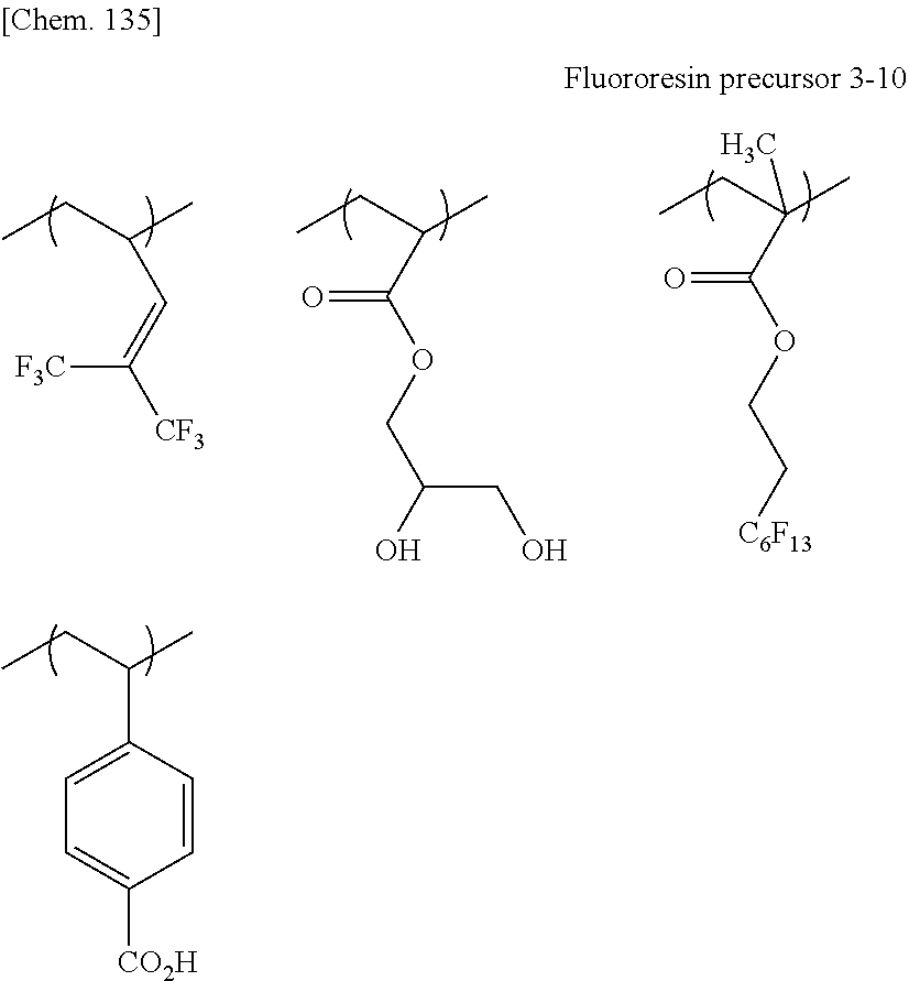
C(C)(CC)C1=CC=C([CO2H])C=C1.[F3C]C(=CC(C)CC)[CF3].C(C)(CC)C(=O)OCC(CO)O.C(C)(CC)(C(=O)OCC[C6F13])C
